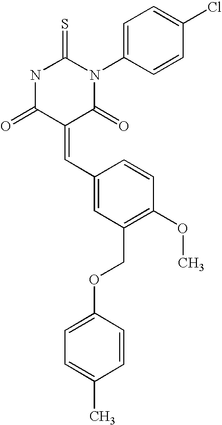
C1(=CC2=CC(COC3=CC=C(C)C=C3)=C(OC)C=C2)C(=O)N(C2=CC=C(Cl)C=C2)C(=S)NC1=O
